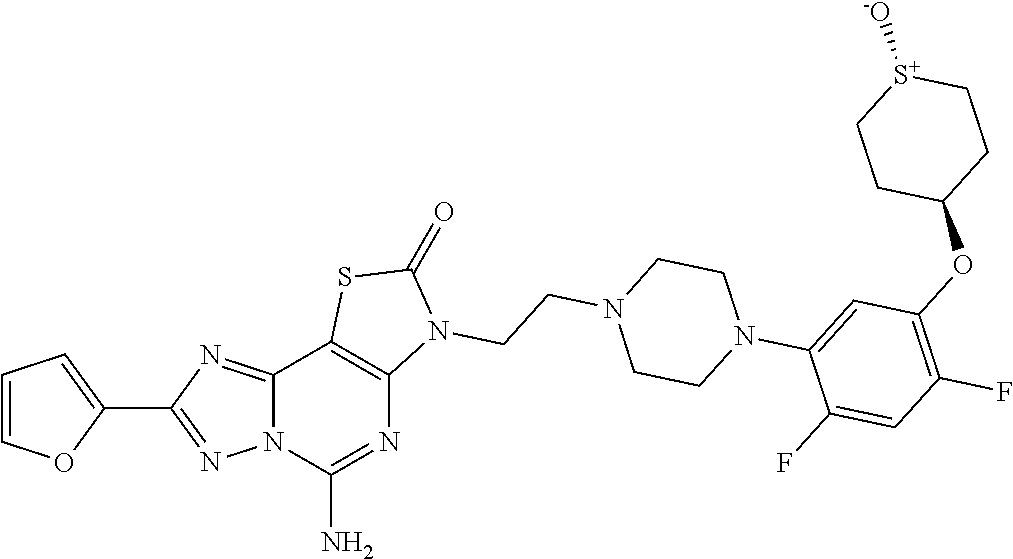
C1=COC(C2=NN3C(=N2)C2=C(N=C3N)N(CCN3CCN(C4=CC(OC5CC[S+]([-O])CC5)=C(F)C=C4F)CC3)C(=O)S2)=C1
